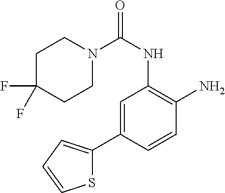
C1N(C(NC2=C(N)C=CC(C3=CC=CS3)=C2)=O)CCC(F)(F)C1
